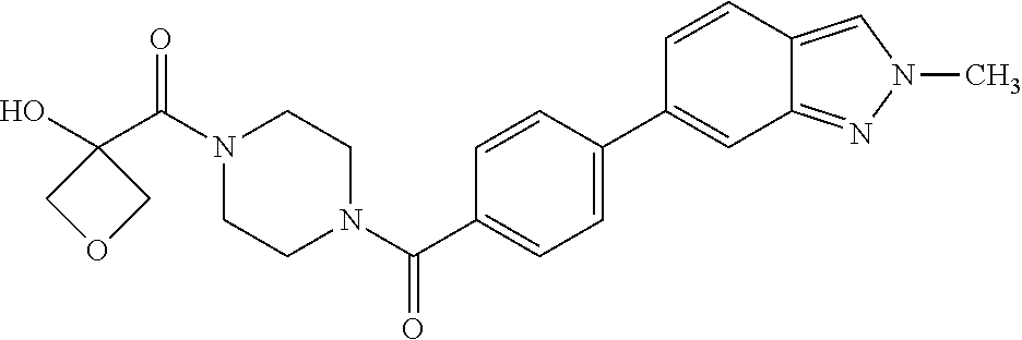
OC1(C(N2CCN(C(=O)C3=CC=C(C4=CC5=NN(C)C=C5C=C4)C=C3)CC2)=O)COC1
